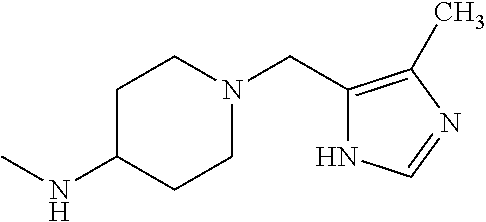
N(C)C1CCN(CC2=C(C)N=CN2)CC1
